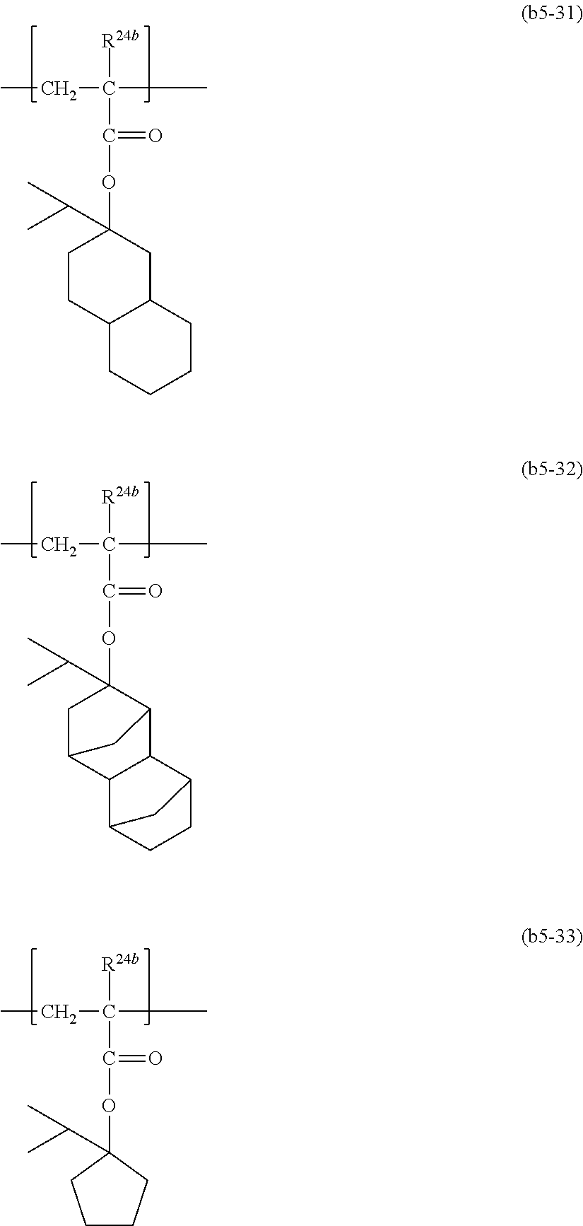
CCC(C)([R24b])C(=O)OC1(C(C)C)CCC2C(C1)CCCC2.CCC(C)([R24b])C(=O)OC1(C(C)C)CC2C3C(C1C2)C1CCC3C1.CCC(C)([R24b])C(=O)OC1(C(C)C)CCCC1
